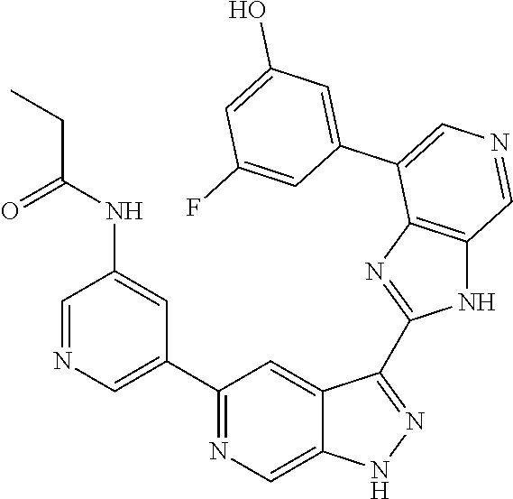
C1(C2=CN=CC(NC(CC)=O)=C2)=NC=C2C(=C1)C(C1=NC3=C(N1)C=NC=C3C1=CC(O)=CC(F)=C1)=NN2
